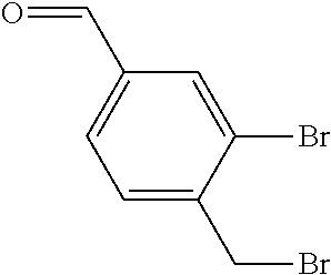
C1=C(CBr)C(Br)=CC(C=O)=C1
